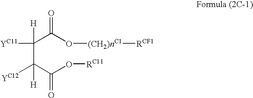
C([H])(C(C(O[RC11])=O)([H])[YC12])(C(O[(CH2)nC1][RCF1])=O)[YC11]
